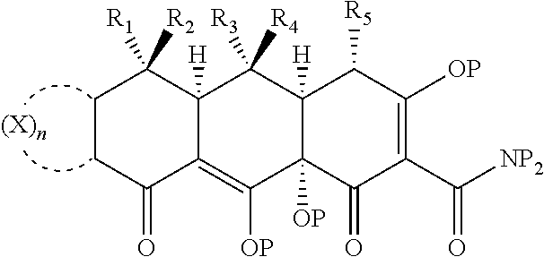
C1CC(=O)C2=C([OP])C3([OP])C([H])(C([R4])([R3])C2([H])C1([R2])[R1])C([R5])C([OP])=C(C(=O)[NP2])C3=O
